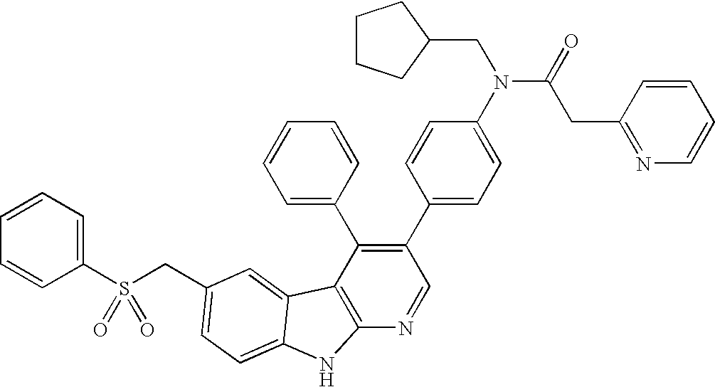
C(C1=CC=C2C(=C1)C1=C(N=CC(C3=CC=C(N(C(=O)CC4=NC=CC=C4)CC4CCCC4)C=C3)=C1C1=CC=CC=C1)N2)S(C1=CC=CC=C1)(=O)=O
